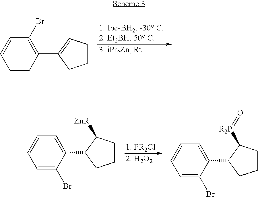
C1=CC(C2=CCCC2)=C(Br)C=C1.C1=C(Br)C(C2CCCC2[ZnR])=CC=C1.C1=C(Br)C(C2CCCC2[R2P]=O)=CC=C1
